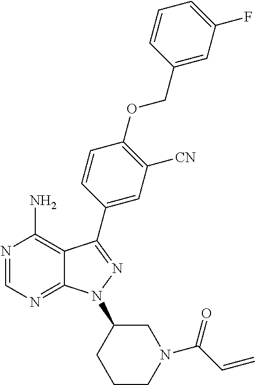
N1=CN=C2C(=C1N)C(C1=CC([CN])=C(OCC3=CC(F)=CC=C3)C=C1)=NN2C1CCCN(C(C=C)=O)C1
